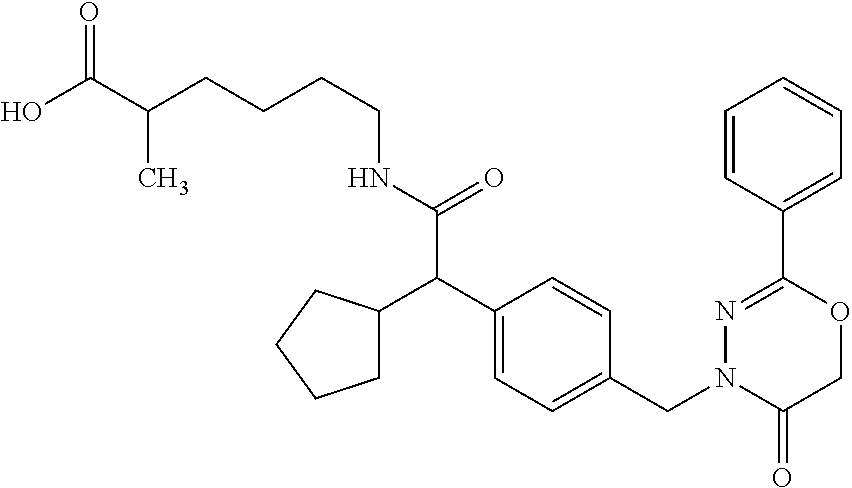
C1=CC(C2=NN(CC3=CC=C(C(C4CCCC4)C(NCCCCC(C(O)=O)C)=O)C=C3)C(=O)CO2)=CC=C1
